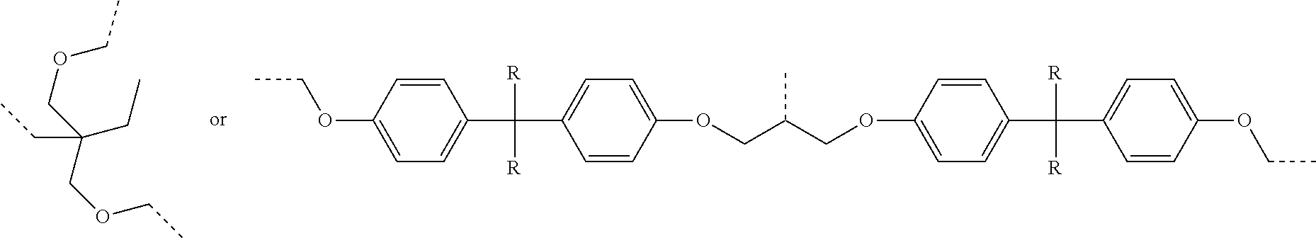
CCOC1=CC=C(C(C2=CC=C(OCC(COC3=CC=C(C(C4=CC=C(OCC)C=C4)([R])[R])C=C3)C)C=C2)([R])[R])C=C1.C(C(CC)(COCC)COCC)C
